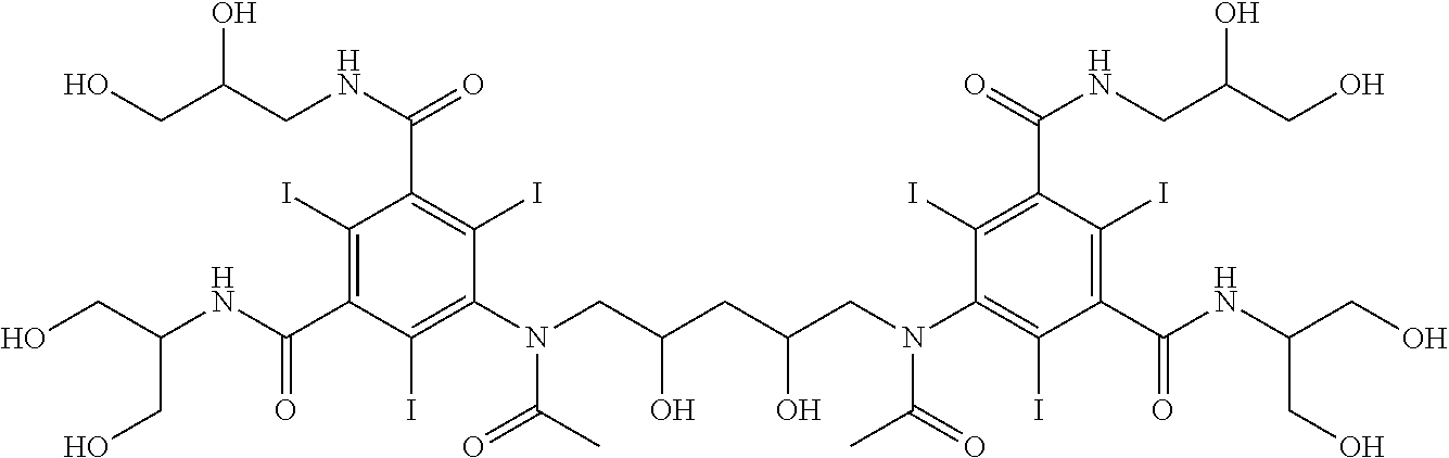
C(C(NC(=O)C1=C(I)C(C(=O)NCC(O)CO)=C(I)C(N(C(=O)C)CC(O)CC(O)CN(C(C)=O)C2=C(I)C(C(=O)NC(CO)CO)=C(I)C(C(NCC(O)CO)=O)=C2I)=C1I)CO)O
